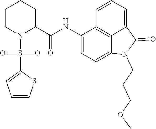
C1(NC(C2CCCCN2S(=O)(C2=CC=CS2)=O)=O)=CC=C2C3=C1C=CC=C3C(=O)N2CCCOC
